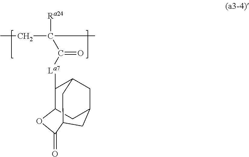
[Ra24]C(C([La7]C1C2CC3CC1CC(C(=O)O2)C3)=O)(CC)C
